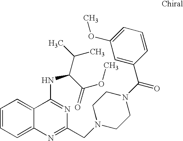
C1=CC=C2C(=C1)C(NC(C(C)C)C(=O)OC)=NC(CN1CCN(C(=O)C3=CC(OC)=CC=C3)CC1)=N2
